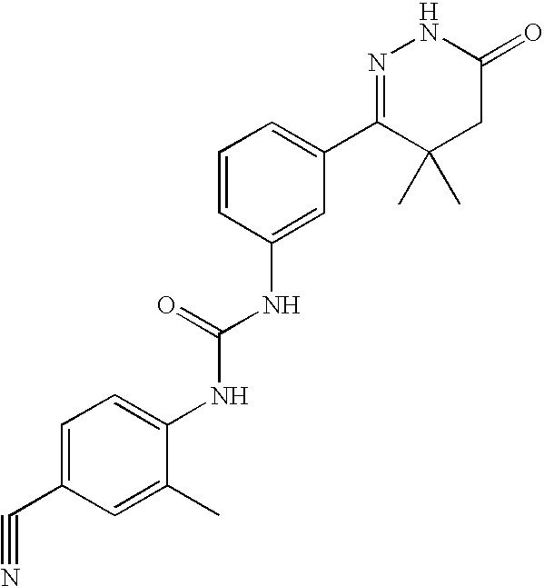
C1=C(C#N)C=C(C)C(NC(NC2=CC(C3=NNC(=O)CC3(C)C)=CC=C2)=O)=C1
